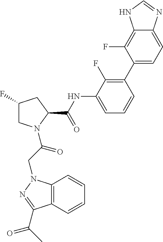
C12=C(N(CC(=O)N3CC(F)CC3C(NC3=CC=CC(C4=CC=C5C(=C4F)NC=N5)=C3F)=O)N=C1C(C)=O)C=CC=C2
